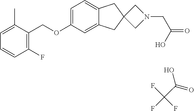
C1=C(C)C(COC2=CC=C3C(=C2)CC2(C3)CN(CC(=O)O)C2)=C(F)C=C1.C(C(=O)O)(F)(F)F
